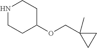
N1CCC(OCC2(C)CC2)CC1
